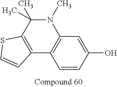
C1=CC(O)=CC2=C1C1=C(C(C)(C)N2C)SC=C1
